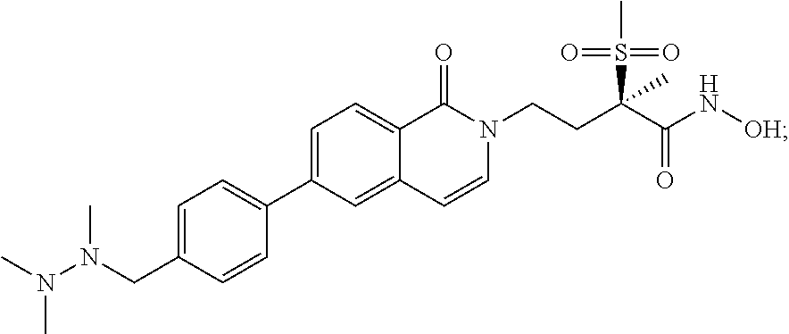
C1(C2=CC=C3C(=C2)C=CN(CCC(C(N[OH])=O)(S(C)(=O)=O)C)C3=O)=CC=C(CN(C)N(C)C)C=C1
